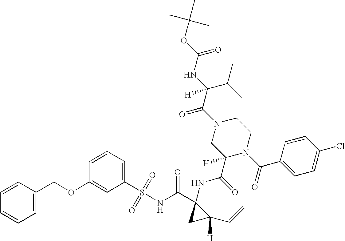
C1=C(COC2=CC(S(NC(C3(NC(=O)C4([H])N(C(=O)C5=CC=C(Cl)C=C5)CCN(C(C(C(C)C)(NC(=O)OC(C)(C)C)[H])=O)C4)CC3(C=C)[H])=O)(=O)=O)=CC=C2)C=CC=C1
